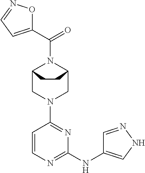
C12CN(C3=NC(NC4=CNN=C4)=NC=C3)CC(N1C(=O)C1=CC=NO1)CC2
